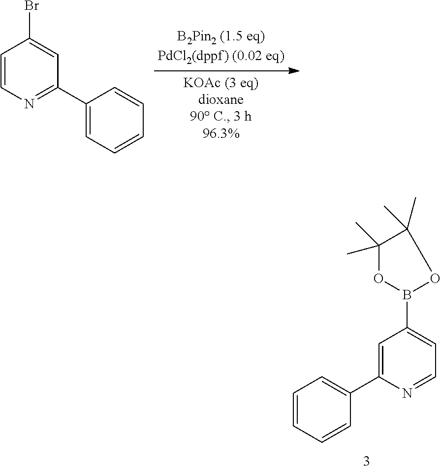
C1=CN=C(C2=CC=CC=C2)C=C1Br.C1=C(B2OC(C)(C)C(C)(C)O2)C=C(C2=CC=CC=C2)N=C1
